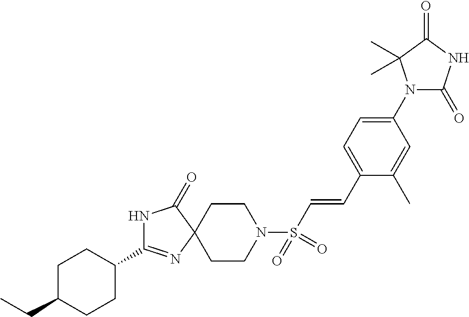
C1C(CC)CCC(C2=NC3(C(=O)N2)CCN(S(C=CC2=CC=C(N4C(=O)NC(=O)C4(C)C)C=C2C)(=O)=O)CC3)C1
